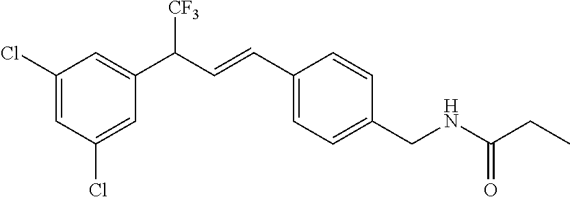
C1(CNC(CC)=O)=CC=C(C=CC(C2=CC(Cl)=CC(Cl)=C2)[CF3])C=C1
